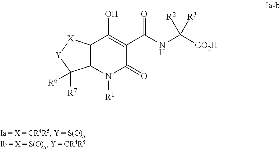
C12=C(N([R1])C(=O)C(C(NC([CO2H])([R2])[R3])=O)=C1O)C([R7])([R6])[Y][X]2
